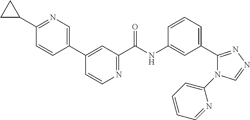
C1(C2=CN=C(C3CC3)C=C2)=CC(C(NC2=CC(C3=NN=CN3C3=CC=CC=N3)=CC=C2)=O)=NC=C1
